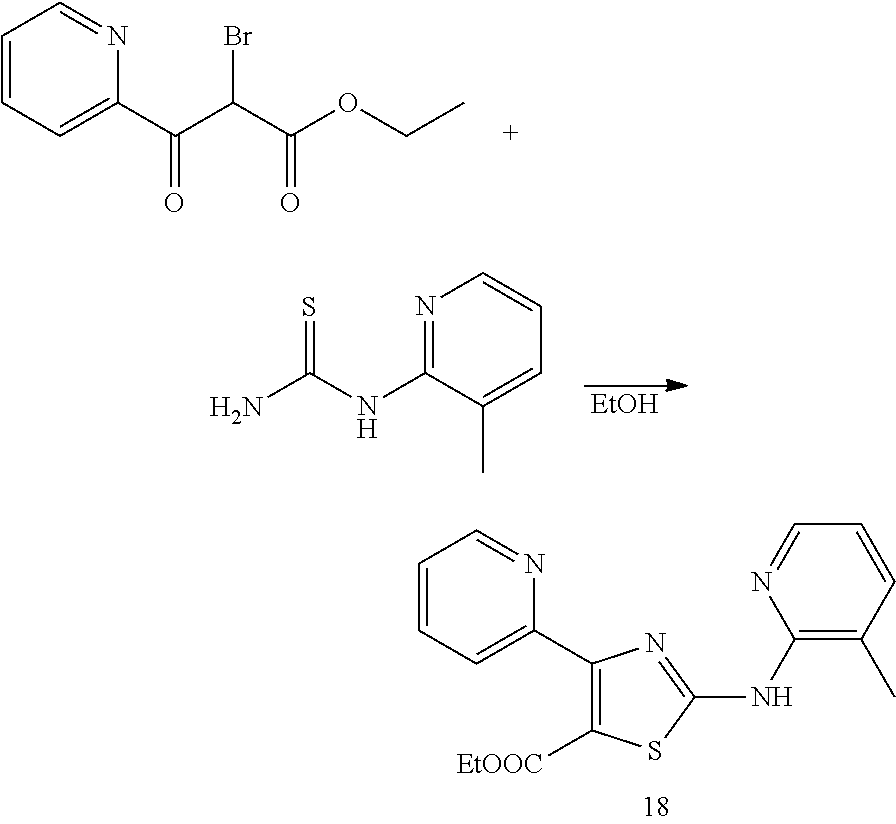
C1=CC=C(C(C(C(OCC)=O)Br)=O)N=C1.N1=C(NC(N)=S)C(C)=CC=C1.[EtOH].C1(C2=CC=CC=N2)=C([EtOOC])SC(NC2=C(C)C=CC=N2)=N1
